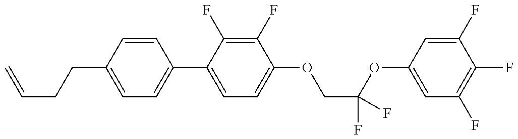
C1=C(CCC=C)C=CC(C2=CC=C(OCC(OC3=CC(F)=C(F)C(F)=C3)(F)F)C(F)=C2F)=C1
